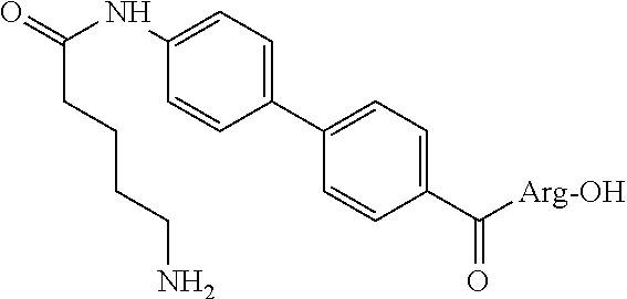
C1(C2=CC=C(C([Arg-OH])=O)C=C2)=CC=C(NC(=O)CCCCN)C=C1
